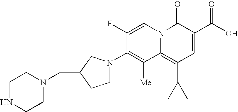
C1NCCN(CC2CN(C3=C([Me])C4=C(C5CC5)C=C(C(O)=O)C(=O)N4C=C3F)CC2)C1
